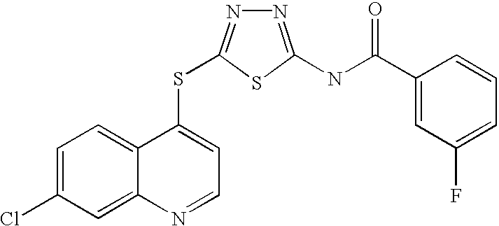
C1=C(Cl)C=C2C(=C1)C(SC1=NN=C(NC(=O)C3=CC(F)=CC=C3)S1)=CC=N2
